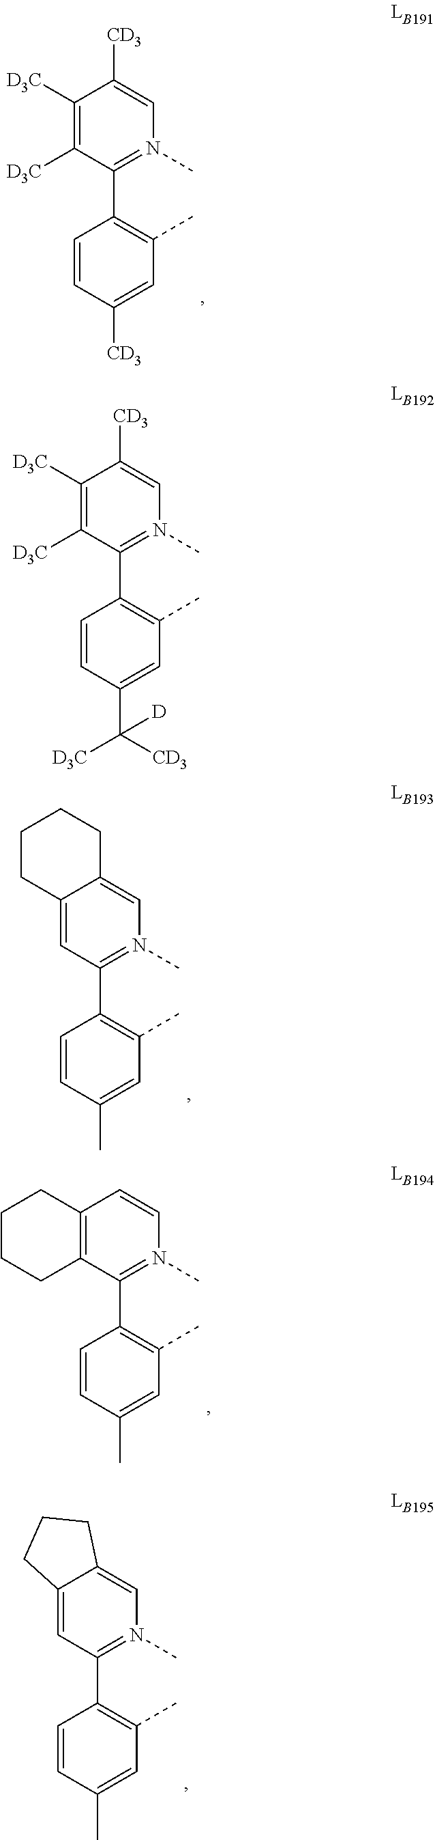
C1([D3C])=C([D3C])C([CD3])=CN(C)=C1C1=C(C)C=C([CD3])C=C1.C1([D3C])=C([D3C])C([CD3])=CN(C)=C1C1=C(C)C=C(C([CD3])([D3C])[D])C=C1.C1=C2C(=CN(C)=C1C1=C(C)C=C(C)C=C1)CCCC2.C12=C(C=CN(C)=C1C1=C(C)C=C(C)C=C1)CCCC2.C1=C2C(=CN(C)=C1C1=C(C)C=C(C)C=C1)CCC2
